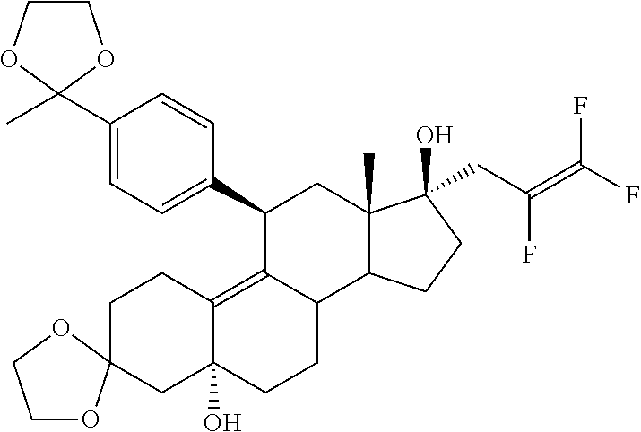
C1CC2=C3C(CCC2(O)CC12OCCO2)C1C(C)(CC3C2=CC=C(C3(C)OCCO3)C=C2)C(O)(CC(=C(F)F)F)CC1
